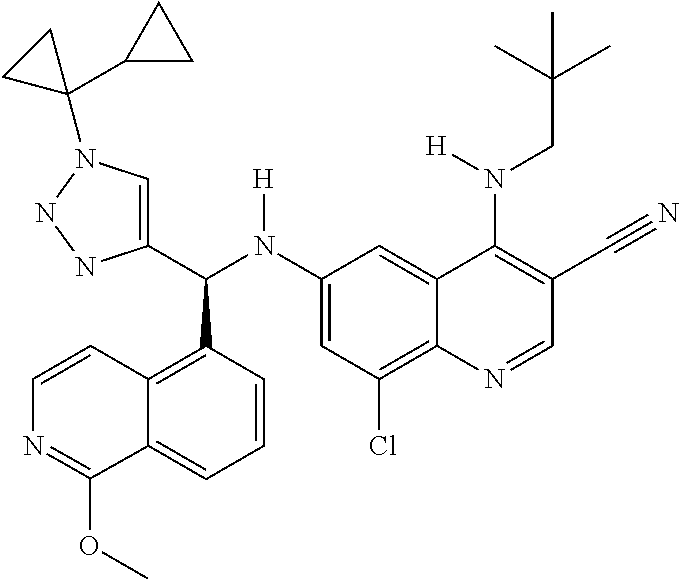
C1(N(C(C2=CN(C3(C4CC4)CC3)NN2)C2=C3C(=CC=C2)C(OC)=NC=C3)[H])=CC(Cl)=C2C(=C1)C(N(CC(C)(C)C)[H])=C(C#N)C=N2
